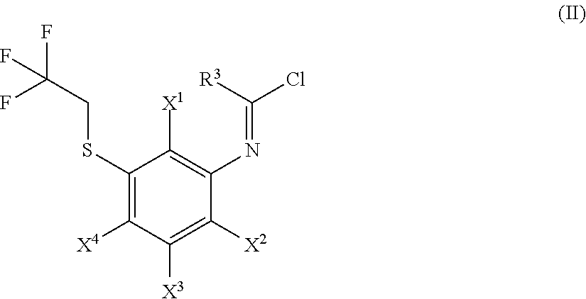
C1(SCC(F)(F)F)=C([X4])C([X3])=C([X2])C(N=C(Cl)[R3])=C1[X1]
